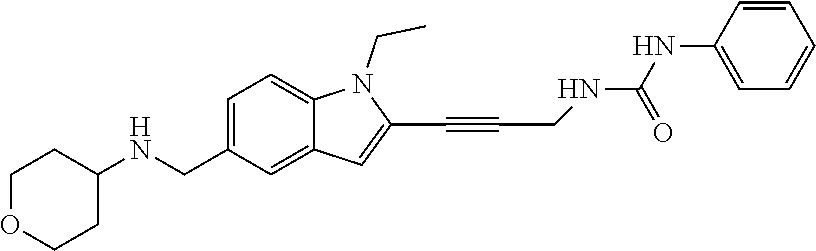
C1=C2C(=CC=C1CNC1CCOCC1)N(CC)C(C#CCNC(NC1=CC=CC=C1)=O)=C2
